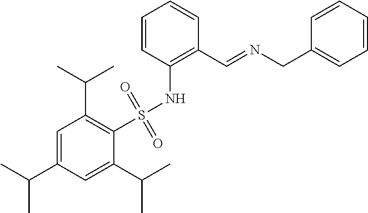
C1=C(C(C)C)C=C(C(C)C)C(S(NC2=C(C=NCC3=CC=CC=C3)C=CC=C2)(=O)=O)=C1C(C)C
